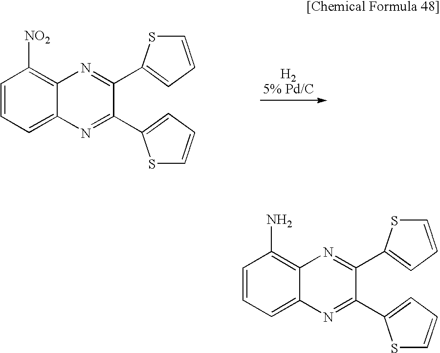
C1=CC=C2C(=C1[NO2])N=C(C1=CC=CS1)C(C1=CC=CS1)=N2.C1=CC=C2C(=C1N)N=C(C1=CC=CS1)C(C1=CC=CS1)=N2
